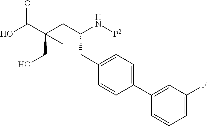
C(C1=CC=C(C2=CC(F)=CC=C2)C=C1)C(CC(CO)(C(=O)O)C)N[P2]
